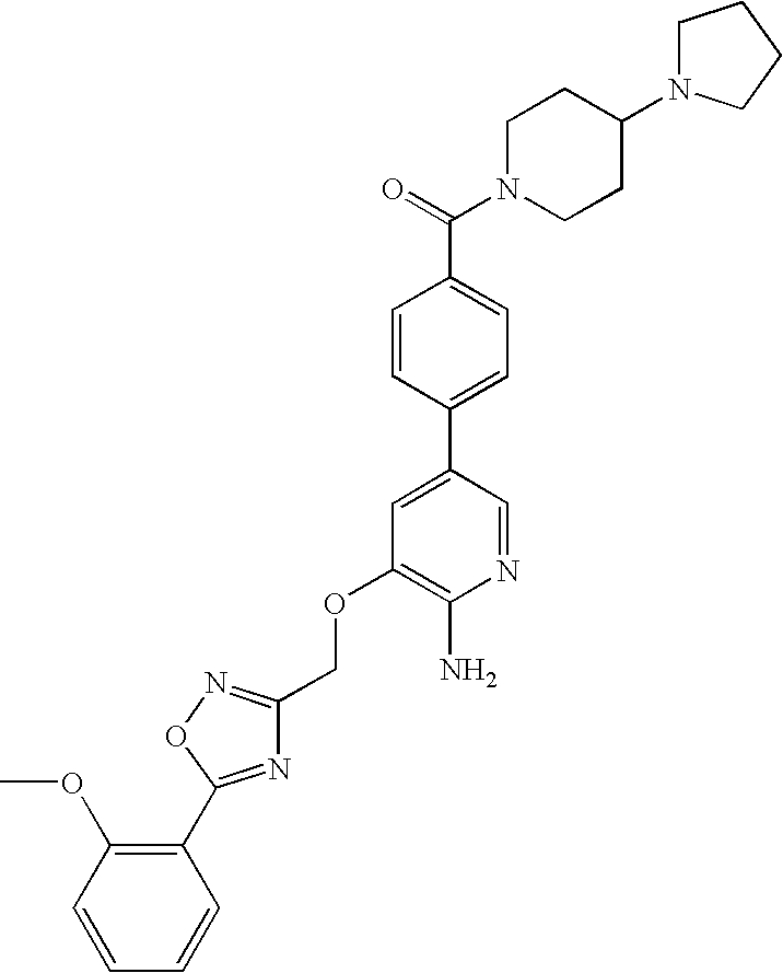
C(OC1=C(N)N=CC(C2=CC=C(C(=O)N3CCC(N4CCCC4)CC3)C=C2)=C1)C1=NOC(C2=C(OC)C=CC=C2)=N1
